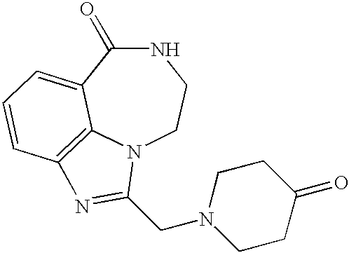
N1C(=O)C2=CC=CC3=C2N(CC1)C(CN1CCC(=O)CC1)=N3
